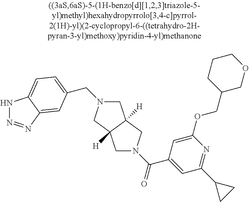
C(N1CC2([H])C([H])(C1)CN(C(=O)C1=CC(C3CC3)=NC(OCC3COCCC3)=C1)C2)C1=CC=C2NN=NC2=C1
